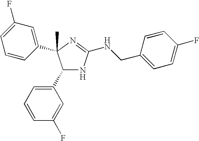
C1(C2=CC=CC(F)=C2)NC(NCC2=CC=C(F)C=C2)=NC1(C1=CC(F)=CC=C1)C
